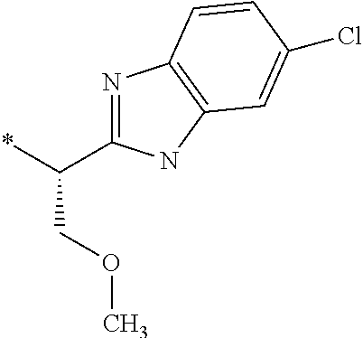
N1=C(C(*)COC)NC2=C1C=CC(Cl)=C2
